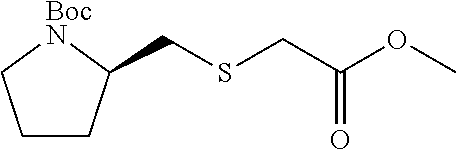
C(SCC(OC)=O)C1CCC[BocN]1
